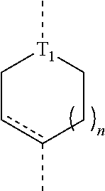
C1cc(C)CC[T1]1C
